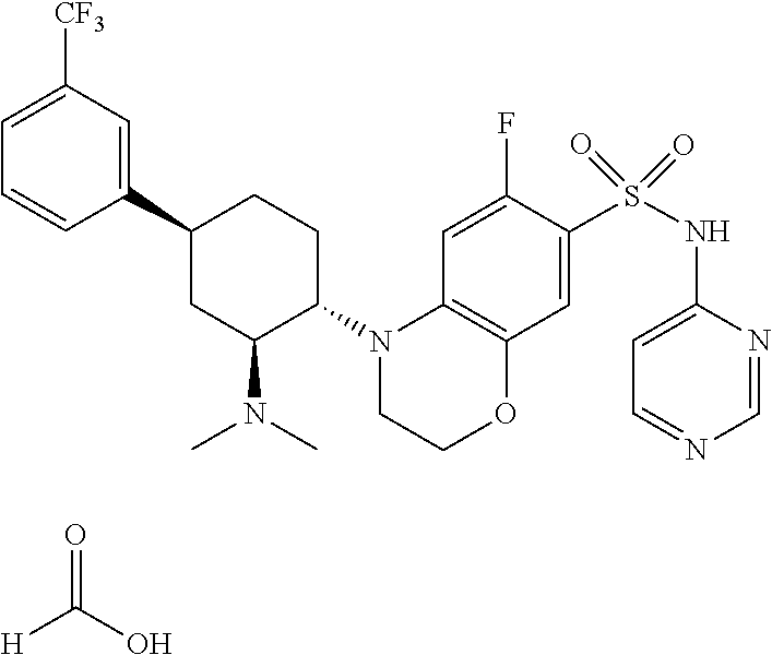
C1=NC(NS(=O)(=O)C2=CC3=C(C=C2F)N(C2CCC(C4=CC([CF3])=CC=C4)CC2N(C)C)CCO3)=CC=N1.[H]C(O)=O
